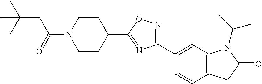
C(N1CCC(C2=NC(C3=CC4=C(C=C3)CC(=O)N4C(C)C)=NO2)CC1)(=O)CC(C)(C)C
